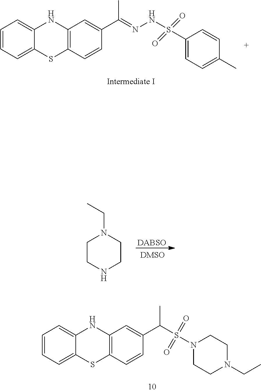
C1=CC=C2C(=C1)NC1=C(S2)C=CC(C(=NNS(C2=CC=C(C)C=C2)(=O)=O)C)=C1.[DABSO].C1CNCCN1CC.C1=CC=C2C(=C1)NC1=C(S2)C=CC(C(S(N2CCN(CC)CC2)(=O)=O)C)=C1
